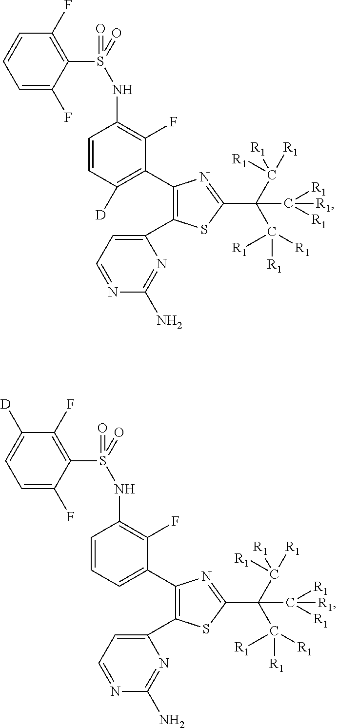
C1=C(F)C(S(=O)(NC2=C(F)C(C3=C(C4=CC=NC(N)=N4)SC(C(C([R1])([R1])[R1])(C([R1])([R1])[R1])C([R1])([R1])[R1])=N3)=C([D])C=C2)=O)=C(F)C=C1.C1=C(F)C(S(=O)(NC2=C(F)C(C3=C(C4=CC=NC(N)=N4)SC(C(C([R1])([R1])[R1])(C([R1])([R1])[R1])C([R1])([R1])[R1])=N3)=CC=C2)=O)=C(F)C([D])=C1
